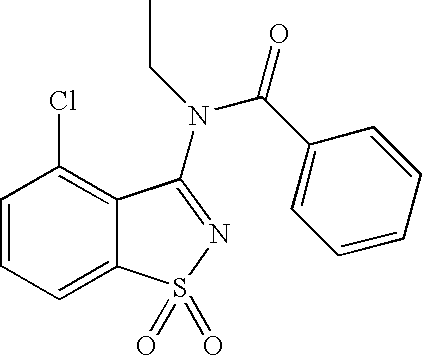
C1=CC=C2C(=C1Cl)C(N(CC)C(C1=CC=CC=C1)=O)=NS2(=O)=O
